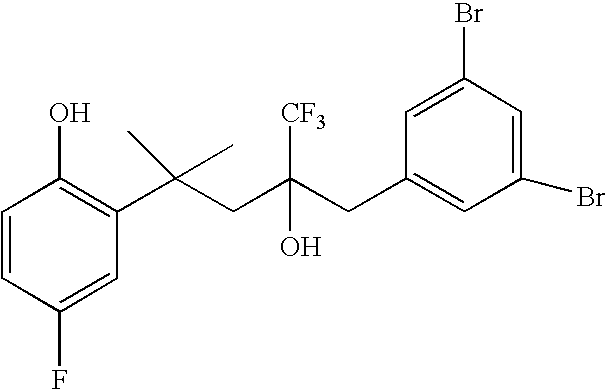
C1(F)=CC(C(CC(CC2=CC(Br)=CC(Br)=C2)(O)[CF3])(C)C)=C(O)C=C1
